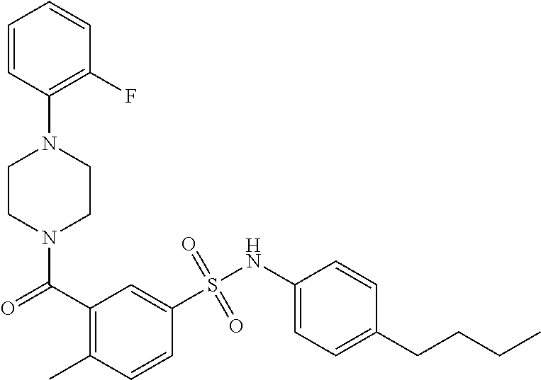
N1(C(C2=C(C)C=CC(S(NC3=CC=C(CCCC)C=C3)(=O)=O)=C2)=O)CCN(C2=C(F)C=CC=C2)CC1
